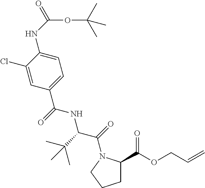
C1C(C(OCC=C)=O)N(C(C(NC(C2=CC=C(NC(OC(C)(C)C)=O)C(Cl)=C2)=O)C(C)(C)C)=O)CC1
